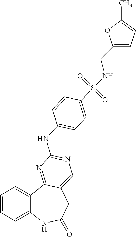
C1=CC=C2C(=C1)C1=NC(NC3=CC=C(S(NCC4=CC=C(C)O4)(=O)=O)C=C3)=NC=C1CC(=O)N2
